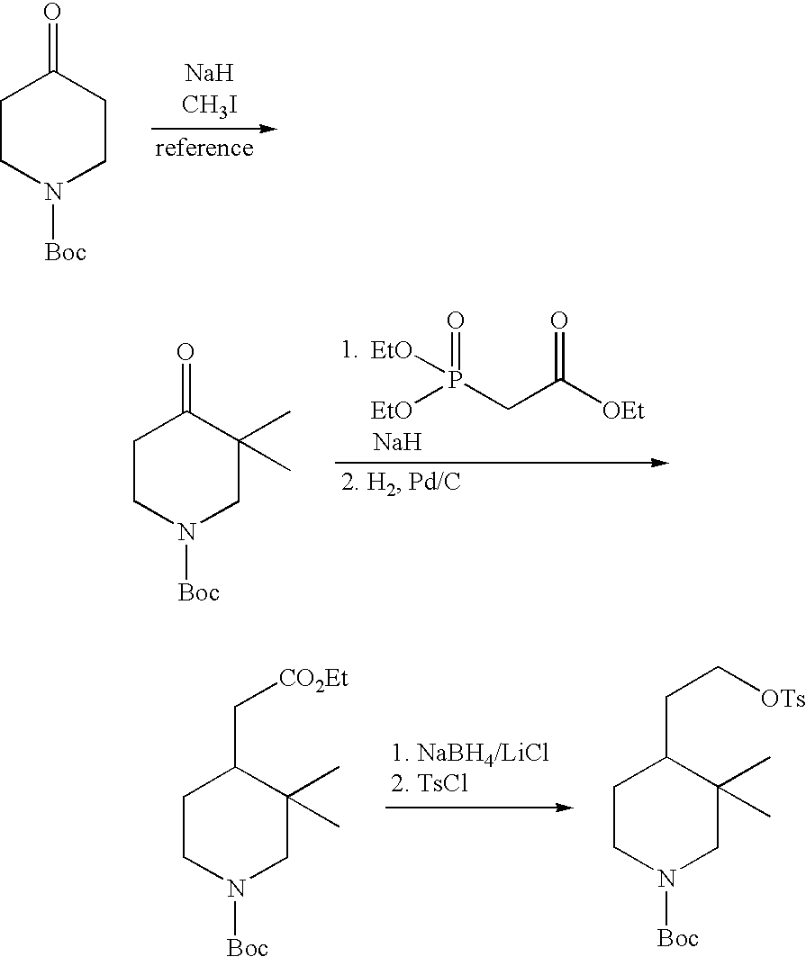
C1CN([Boc])CCC1=O.C1CN([Boc])CC(C)(C)C1=O.P(CC([OEt])=O)([EtO])(=O)[EtO].[Na].C1CN([Boc])CC(C)(C)C1C[CO2Et].C1CN([Boc])CC(C)(C)C1CC[OTs]
